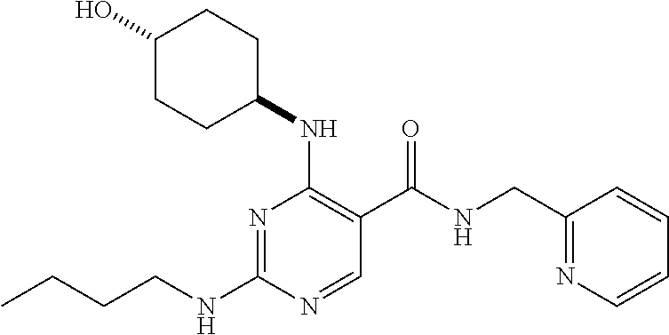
CCCCNC1=NC(NC2CCC(O)CC2)=C(C(NCC2=NC=CC=C2)=O)C=N1
